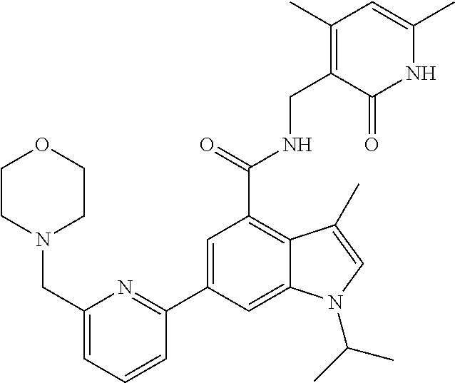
N1C(C)=CC(C)=C(CNC(C2=C3C(=CC(C4=NC(CN5CCOCC5)=CC=C4)=C2)N(C(C)C)C=C3C)=O)C1=O
